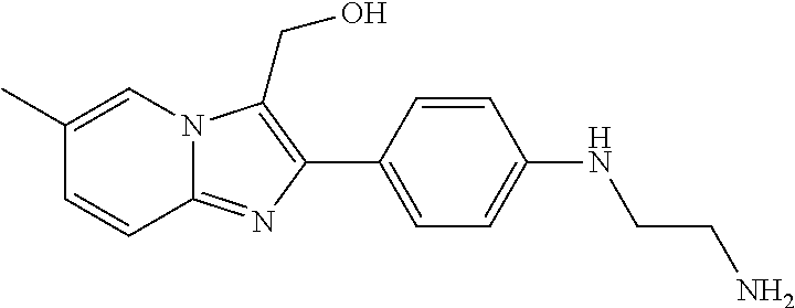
C1(C2=C(CO)N3C(=N2)C=CC(C)=C3)=CC=C(NCCN)C=C1
